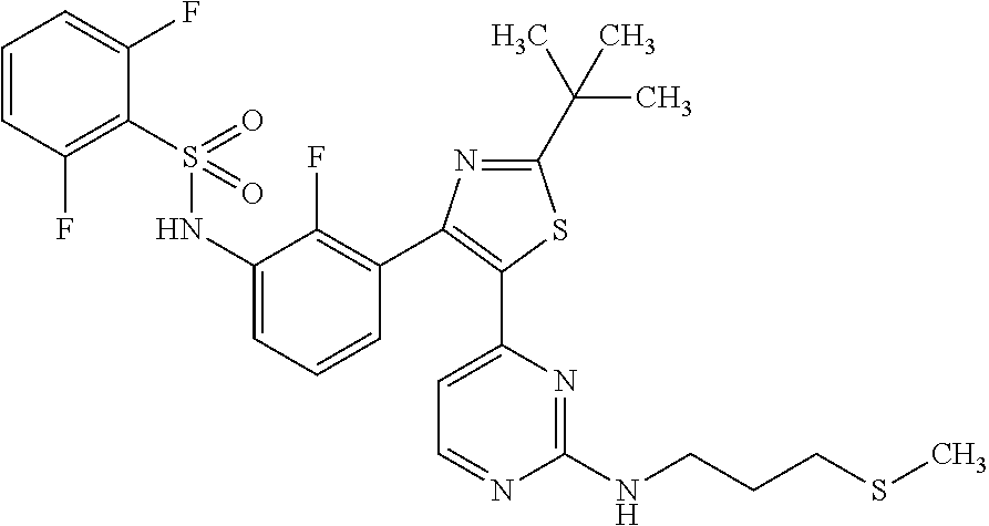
C1=CC(F)=C(S(NC2=CC=CC(C3=C(C4=CC=NC(NCCCSC)=N4)SC(C(C)(C)C)=N3)=C2F)(=O)=O)C(F)=C1
